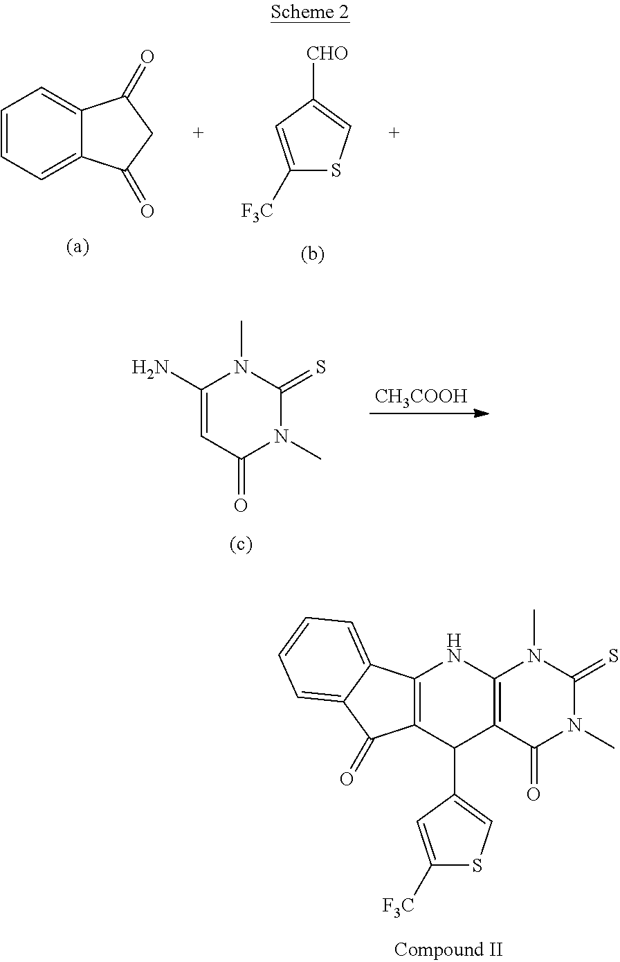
[CH3COOH].C1(N)=CC(=O)N(C)C(=S)N1C.C1=CC=C2C(=C1)C(=O)CC2=O.C1([F3C])=CC([CHO])=CS1.C12=C(C(=O)N(C)C(=S)N1C)C(C1=CSC([F3C])=C1)C1=C(N2)C2=CC=CC=C2C1=O
